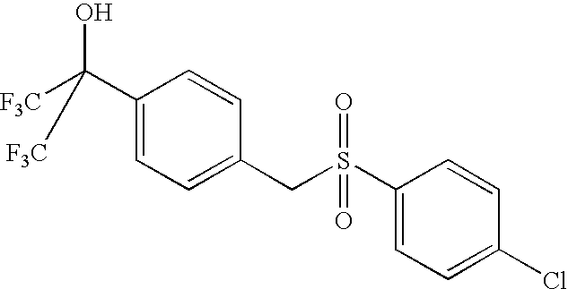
C1(C(O)([F3C])[F3C])=CC=C(CS(C2=CC=C(Cl)C=C2)(=O)=O)C=C1
